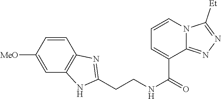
C1=CC([MeO])=CC2=C1N=C(CCNC(=O)C1=CC=CN3C1=NN=C3[Et])N2
